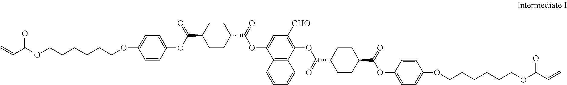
C(C(OCCCCCCOC1=CC=C(OC(C2CCC(C(=O)OC3=CC([CHO])=C(OC(C4CCC(C(=O)OC5=CC=C(OCCCCCCOC(C=C)=O)C=C5)CC4)=O)C4=C3C=CC=C4)CC2)=O)C=C1)=O)=C
